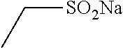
C([SO2Na])C
